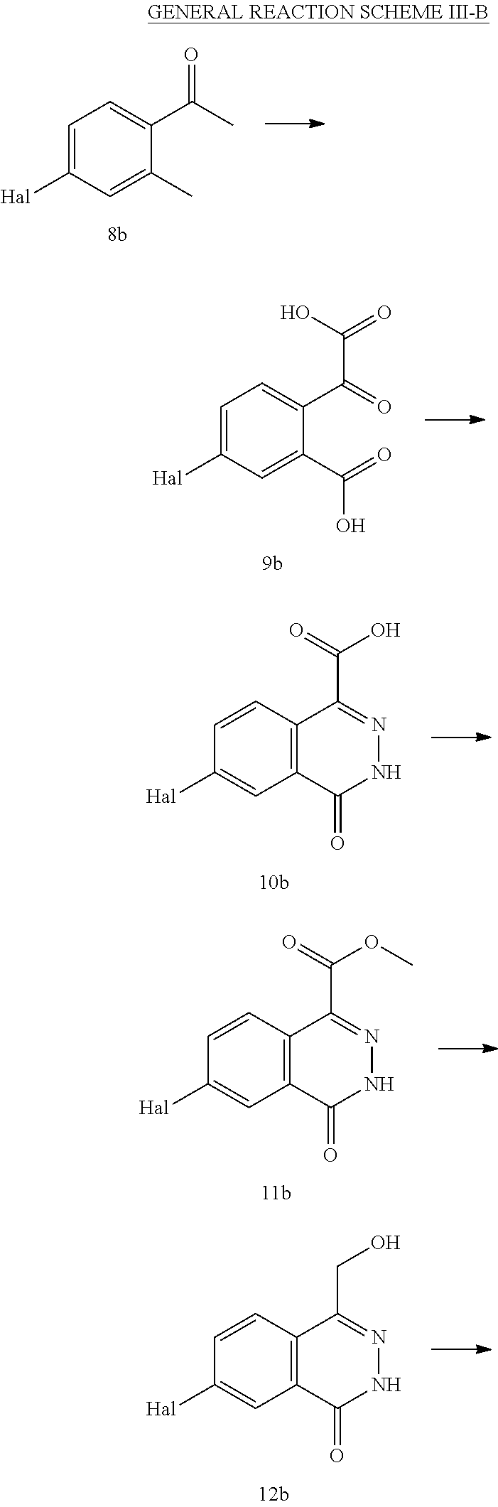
C1=C([Hal])C=C(C)C(C(=O)C)=C1.C1=C([Hal])C=C(C(O)=O)C(C(=O)C(=O)O)=C1.C1=CC2=C(C(=O)NN=C2C(=O)O)C=C1[Hal].C1=CC2=C(C(=O)NN=C2C(=O)OC)C=C1[Hal].C1=CC2=C(C(=O)NN=C2CO)C=C1[Hal]
